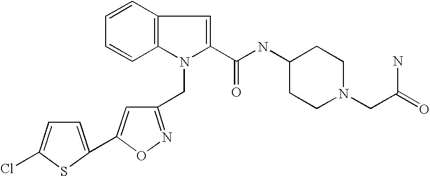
C1=CC2=C(C=C1)N(CC1=NOC(C3=CC=C(Cl)S3)=C1)C(C(=O)NC1CCN(CC(=O)N)CC1)=C2
